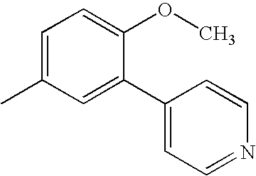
CC1=CC=C(OC)C(C2=CC=NC=C2)=C1
